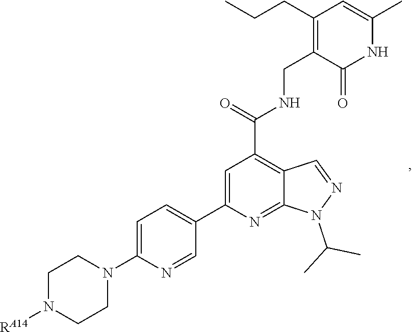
C1=C(N2CCN([RA14])CC2)N=CC(C2=CC(C(=O)NCC3=C(CCC)C=C(C)NC3=O)=C3C(=N2)N(C(C)C)N=C3)=C1
